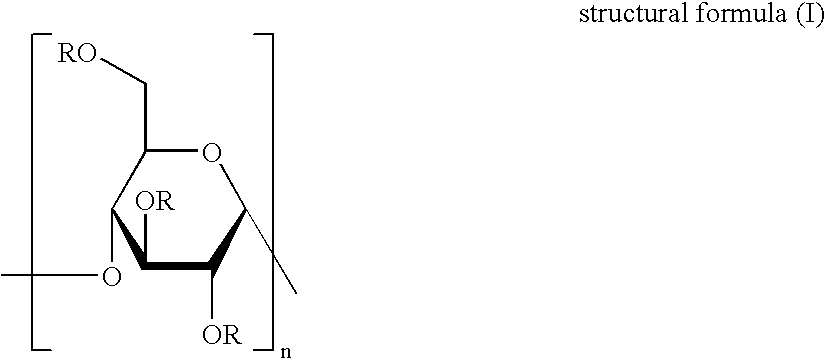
C1([OR])C([OR])C(C)OC(C[RO])C1OC
